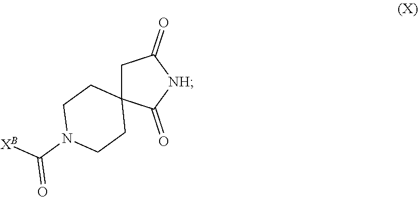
C1C2(C(=O)[NH]C1=O)CCN(C([XB])=O)CC2
